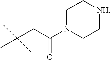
C1CN(C(CC(C)(C)C)=O)CC[NH]1
